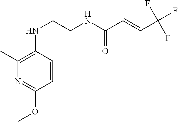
C1=CC(NCCNC(C=CC(F)(F)F)=O)=C(C)N=C1OC
